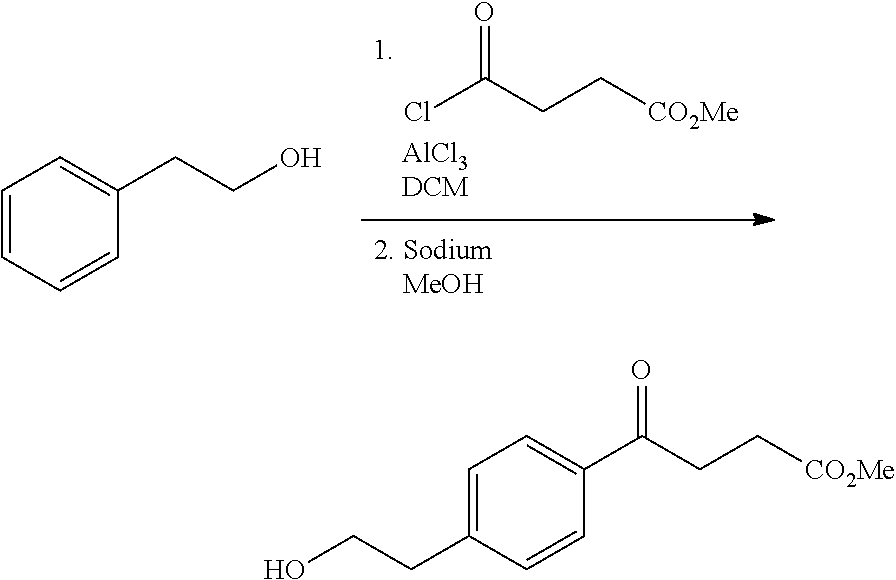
ClC(CC[CO2Me])=O.C1=CC=CC(CCO)=C1.C1=C(CCO)C=CC(C(CC[CO2Me])=O)=C1
